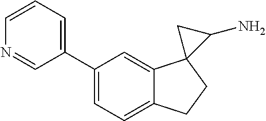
C1=C(C2=CC=CN=C2)C=C2C(=C1)CCC21C(N)C1
